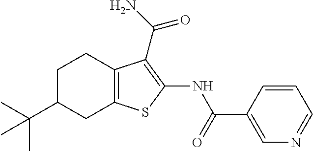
N(C1=C(C(N)=O)C2=C(S1)CC(C(C)(C)C)CC2)C(C1=CN=CC=C1)=O
